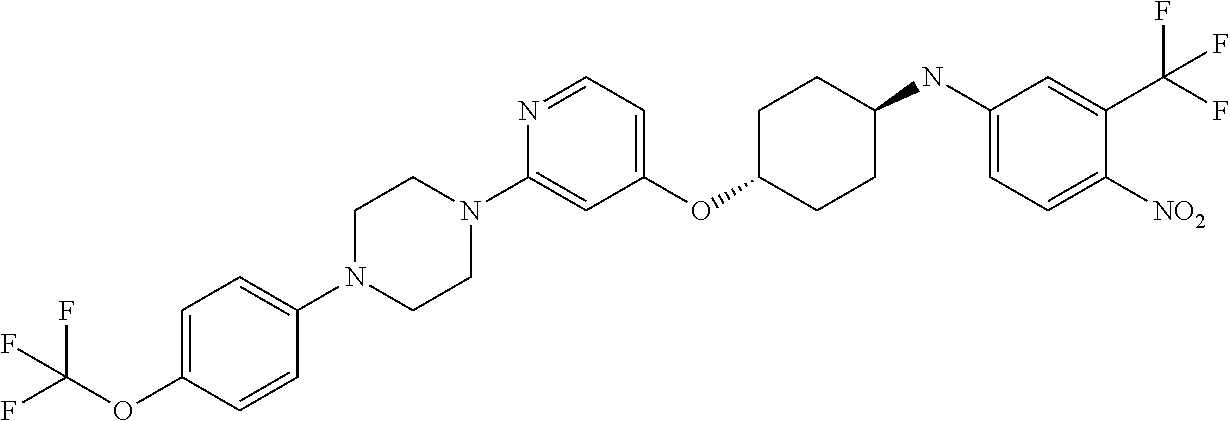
C1(OC2CCC(NC3=CC=C([NO2])C(C(F)(F)F)=C3)CC2)=CC=NC(N2CCN(C3=CC=C(OC(F)(F)F)C=C3)CC2)=C1
